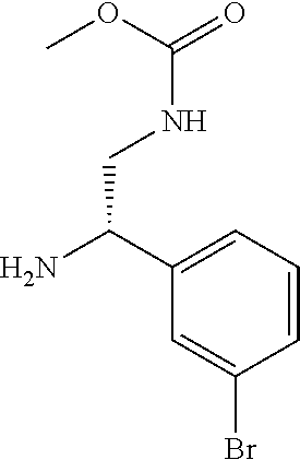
C1(C(N)CNC(=O)OC)=CC=CC(Br)=C1
